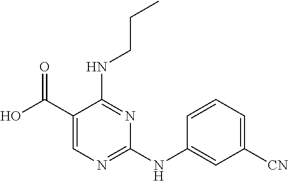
C1=CC=C([CN])C=C1NC1=NC=C(C(O)=O)C(NCCC)=N1
